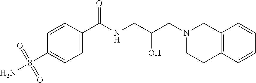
C12=C(C=CC=C1)CCN(CC(CNC(C1=CC=C(S(=O)(=O)N)C=C1)=O)O)C2
